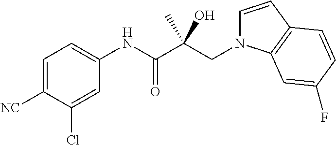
C1=C([NC])C(Cl)=CC(NC(C(CN2C=CC3=C2C=C(F)C=C3)(C)O)=O)=C1
